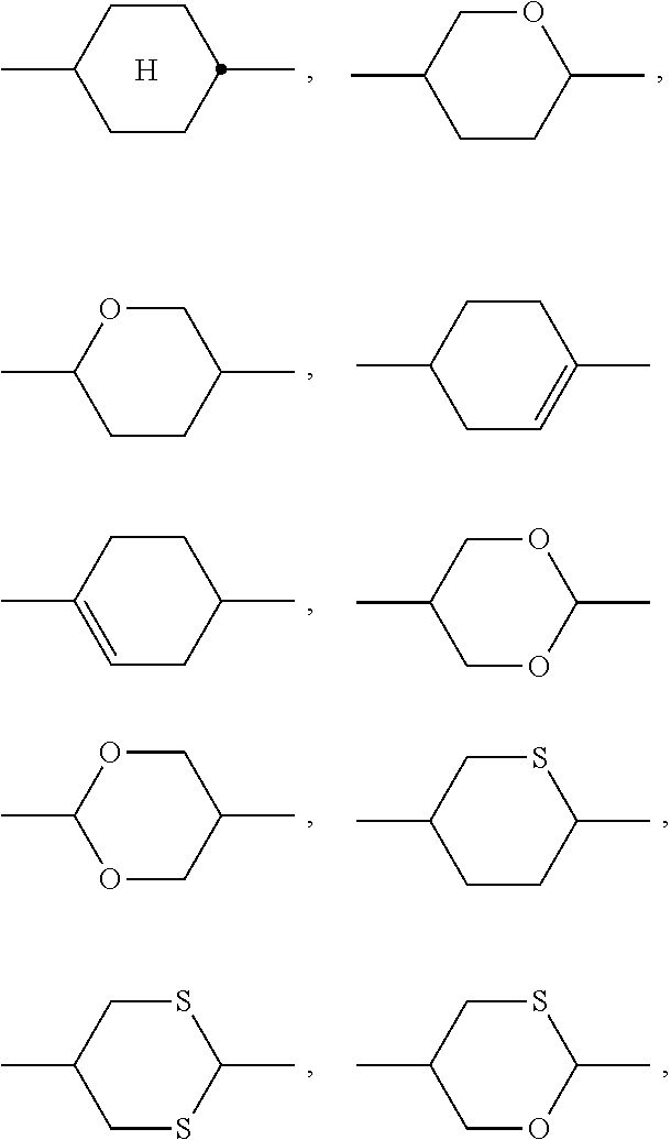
C1CC(C)CCC1C.[H].C1CC(C)OCC1C.C1CC(C)COC1C.C1C=C(C)CCC1C.C1=C(C)CCC(C)C1.C1OC(C)OCC1C.O1CC(C)COC1C.C1CC(C)SCC1C.C1SC(C)SCC1C.C1OC(C)SCC1C
